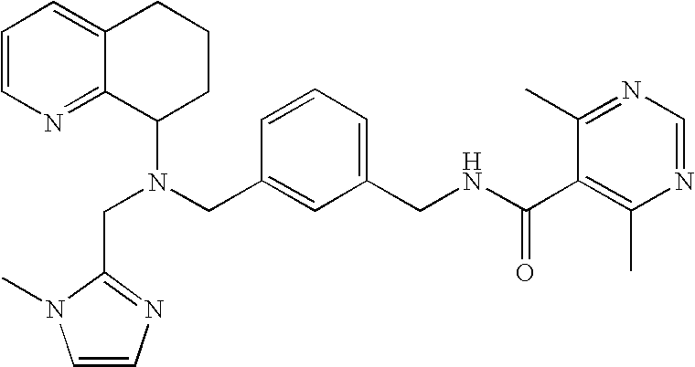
N(CC1=CC(CNC(C2=C(C)N=CN=C2C)=O)=CC=C1)(C1CCCC2=CC=CN=C12)CC1=NC=CN1C
